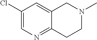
C1(Cl)=CN=C2C(=C1)CN(C)CC2
